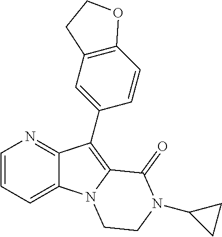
C12=CC=CN=C1C(C1=CC3=C(C=C1)OCC3)=C1N2CCN(C2CC2)C1=O
